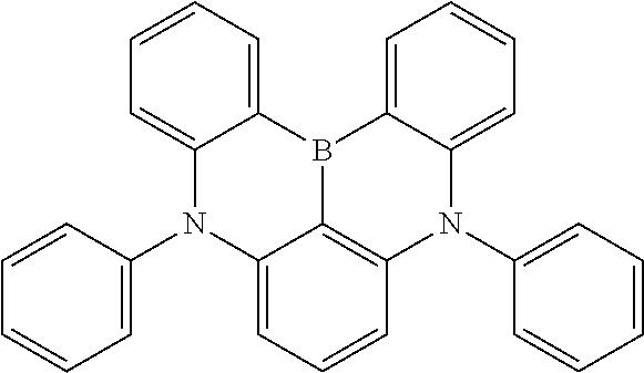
C1=CC=C2C(=C1)N(C1=CC=CC=C1)C1=CC=CC3=C1B2C1=CC=CC=C1N3C1=CC=CC=C1
